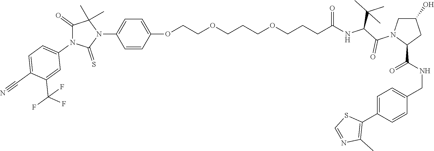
C(=O)(NC(C(N1C(C(NCC2=CC=C(C3=C(C)N=CS3)C=C2)=O)CC(O)C1)=O)C(C)(C)C)CCCOCCCOCCOC1=CC=C(N2C(C)(C)C(=O)N(C3=CC=C(C#N)C(C(F)(F)F)=C3)C2=S)C=C1
